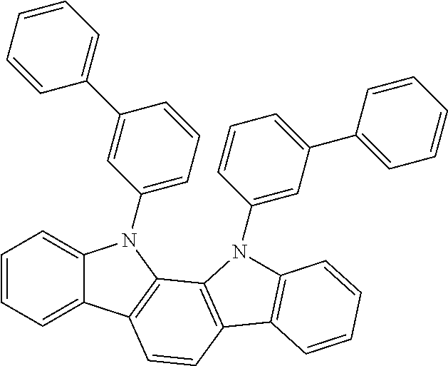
C1=CC=C2C(=C1)N(C1=CC=CC(C3=CC=CC=C3)=C1)C1=C2C=CC2=C1N(C1=CC(C3=CC=CC=C3)=CC=C1)C1=C2C=CC=C1
